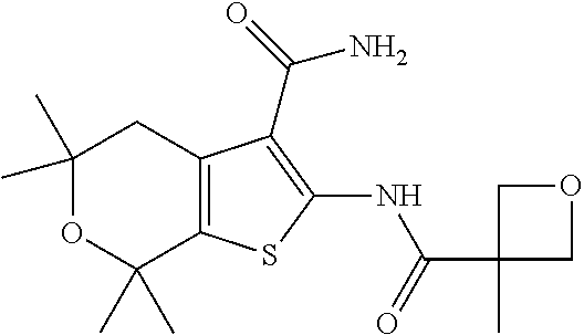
C1(C)(C)OC(C)(C)C2=C(C1)C(C(=O)N)=C(NC(C1(C)COC1)=O)S2
